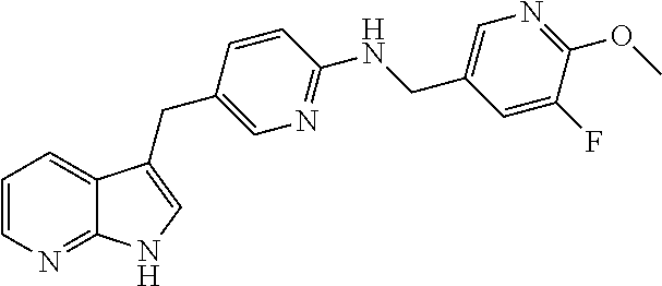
C1=CN=C2C(=C1)C(CC1=CN=C(NCC3=CN=C(OC)C(F)=C3)C=C1)=CN2
